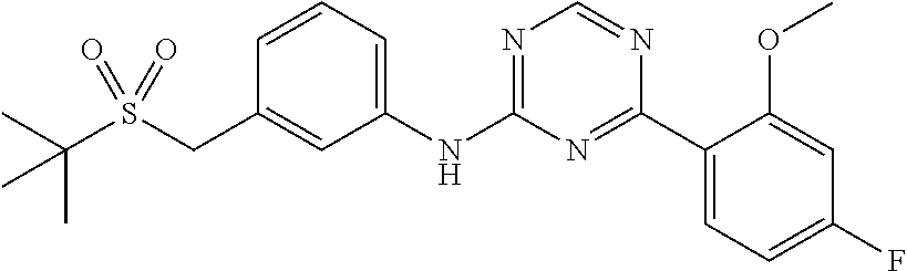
C1(NC2=NC=NC(C3=CC=C(F)C=C3OC)=N2)=CC=CC(CS(C(C)(C)C)(=O)=O)=C1
